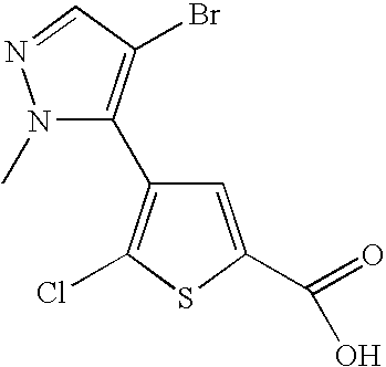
N1(C)C(C2=C(Cl)SC(C(O)=O)=C2)=C(Br)C=N1
